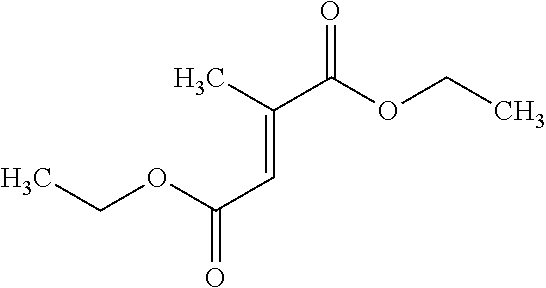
CC(C(OCC)=O)=CC(=O)OCC
